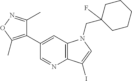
C1(C2=CC3=C(N=C2)C(I)=CN3CC2(F)CCCCC2)=C(C)ON=C1C
